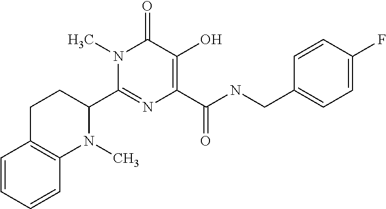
C1(C2CCC3=C(N2C)C=CC=C3)=NC(C(NCC2=CC=C(F)C=C2)=O)=C(O)C(=O)N1C
